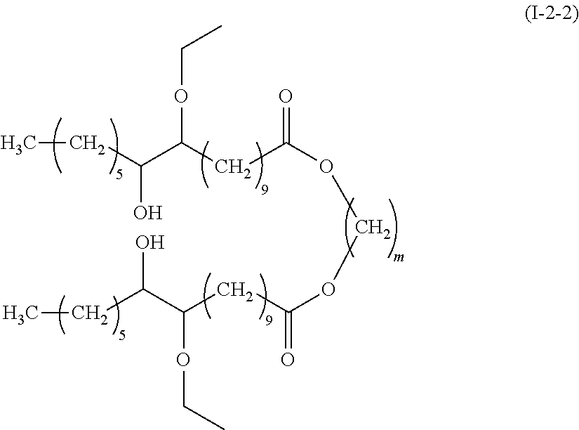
C(C(OCOC(CC(C(O)CC)OCC)=O)=O)C(C(CC)O)OCC
